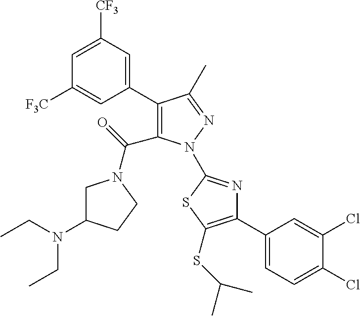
C1(C2=C(C(=O)N3CC(N(CC)CC)CC3)N(C3=NC(C4=CC=C(Cl)C(Cl)=C4)=C(SC(C)C)S3)N=C2C)=CC([CF3])=CC([F3C])=C1
